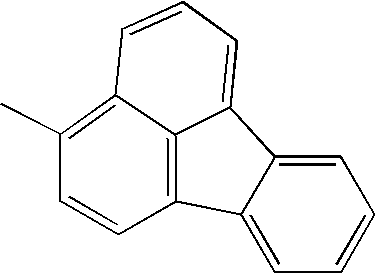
C1=C2C(=CC=C1)C1=C3C2=CC=CC3=C(C)C=C1
